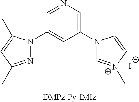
C1(N2C=[N+](C)C=C2)=CN=CC(N2N=C(C)C=C2C)=C1.[I-]
